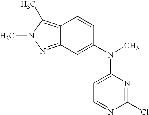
C12=C(C)N(C)N=C1C=C(N(C1=CC=NC(Cl)=N1)C)C=C2
